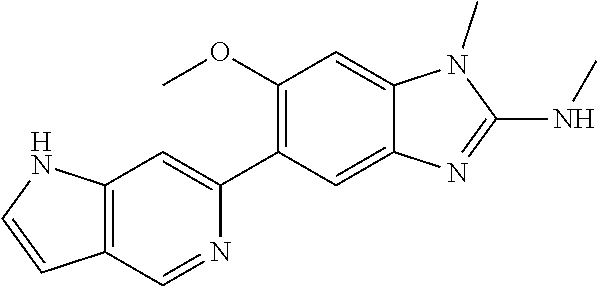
C12=C(NC=C1)C=C(C1=C(OC)C=C3C(=C1)N=C(NC)N3C)N=C2
